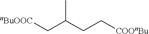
[nBuOOC]CC(CC[COOnBu])C
